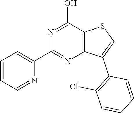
C1=CC=NC(C2=NC3=C(C(O)=N2)SC=C3C2=C(Cl)C=CC=C2)=C1
